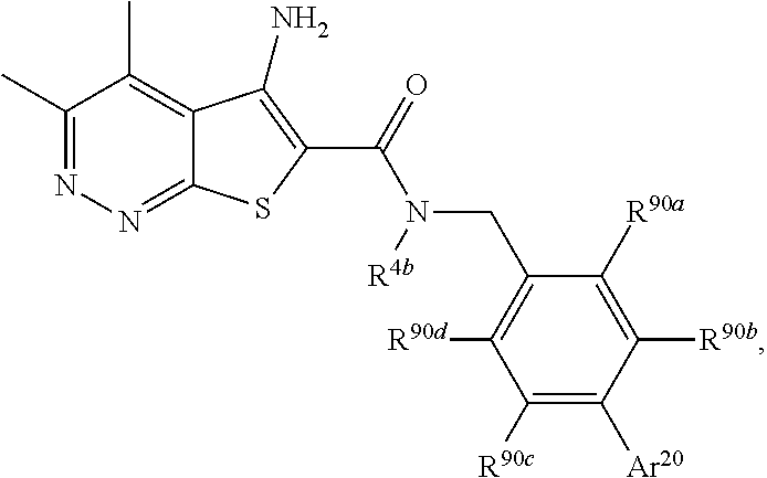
C1(C)=NN=C2C(=C1C)C(N)=C(C(N(CC1=C([R90d])C([R90c])=C([Ar20])C([R90b])=C1[R90a])[R4b])=O)S2
